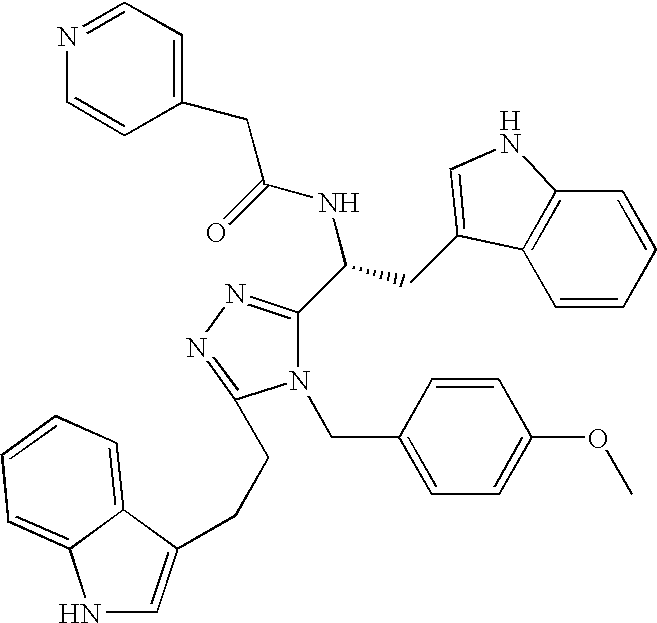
N1(CC2=CC=C(OC)C=C2)C(C(CC2=CNC3=C2C=CC=C3)NC(=O)CC2=CC=NC=C2)=NN=C1CCC1=CNC2=CC=CC=C12
